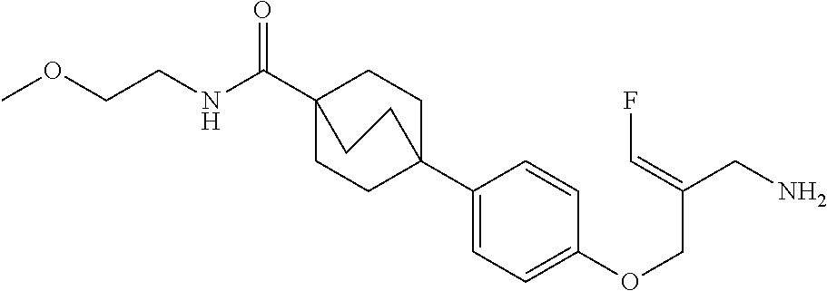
C1C2(C3=CC=C(OCC(CN)=CF)C=C3)CCC(C(=O)NCCOC)(C1)CC2
